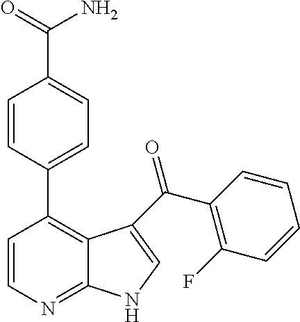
C1=CN=C2C(=C1C1=CC=C(C(=O)N)C=C1)C(C(C1=C(F)C=CC=C1)=O)=CN2
